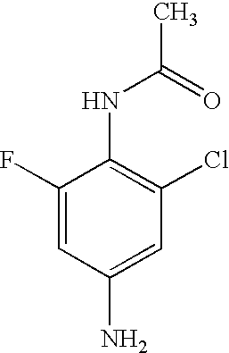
C1(F)=CC(N)=CC(Cl)=C1NC(C)=O
